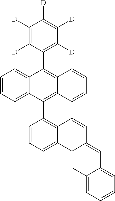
C1=C2C3=CC=CC(C4=C5C(=C(C6=C([D])C([D])=C([D])C([D])=C6[D])C6=CC=CC=C46)C=CC=C5)=C3C=CC2=CC2=CC=CC=C12
